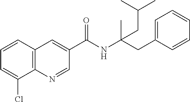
C1=CC2=C(C(Cl)=C1)N=CC(C(NC(CC1=CC=CC=C1)(C)CC(C)C)=O)=C2
